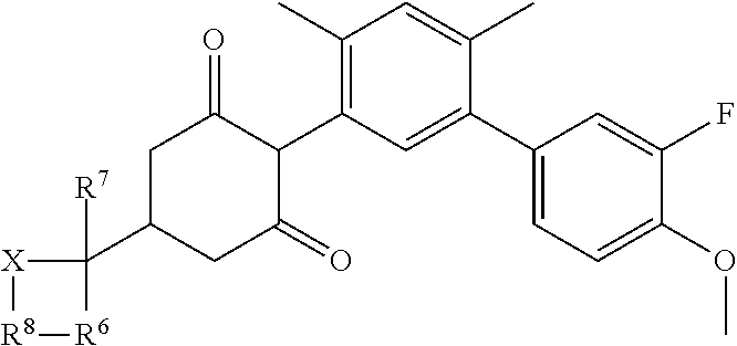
C1C(C2([R7])[X][R8][R6]2)CC(=O)C(C2=C(C)C=C(C)C(C3=CC=C(OC)C(F)=C3)=C2)C1=O
